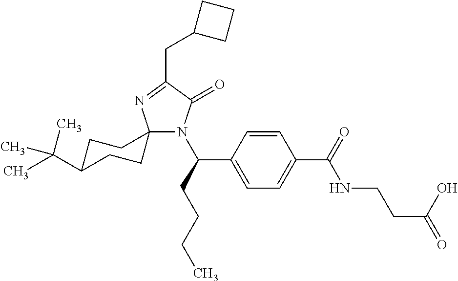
C12(N(C(C3=CC=C(C(=O)NCCC(=O)O)C=C3)CCCC)C(=O)C(CC3CCC3)=N1)CCC(C(C)(C)C)CC2
